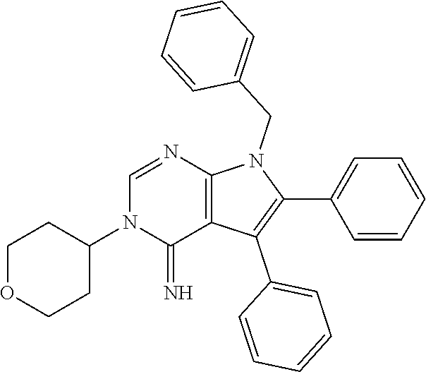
C1(C2=CC=CC=C2)=C(C2=CC=CC=C2)C2=C(N1CC1=CC=CC=C1)N=CN(C1CCOCC1)C2=N
